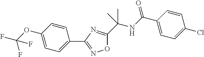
O1C(C(NC(C2=CC=C(Cl)C=C2)=O)(C)C)=NC(C2=CC=C(OC(F)(F)F)C=C2)=N1
